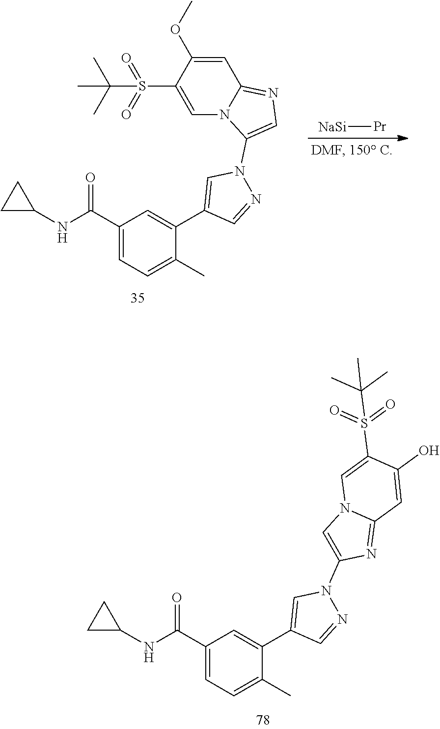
[NaSi][Pr].C1=C(OC)C(S(=O)(=O)C(C)(C)C)=CN2C1=NC=C2N1N=CC(C2=CC(C(NC3CC3)=O)=CC=C2C)=C1.C1(C(NC2CC2)=O)=CC=C(C)C(C2=CN(C3=CN4C(=N3)C=C(O)C(S(=O)(=O)C(C)(C)C)=C4)N=C2)=C1
